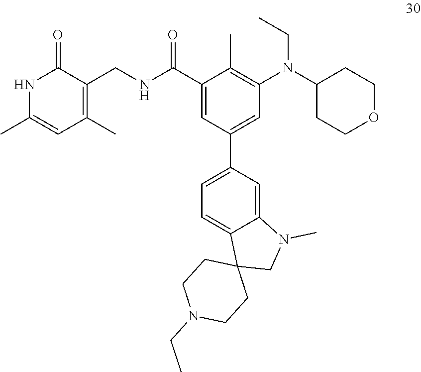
N(CC)(C1=C(C)C(C(NCC2=C(C)C=C(C)NC2=O)=O)=CC(C2=CC=C3C(=C2)N(C)CC32CCN(CC)CC2)=C1)C1CCOCC1
